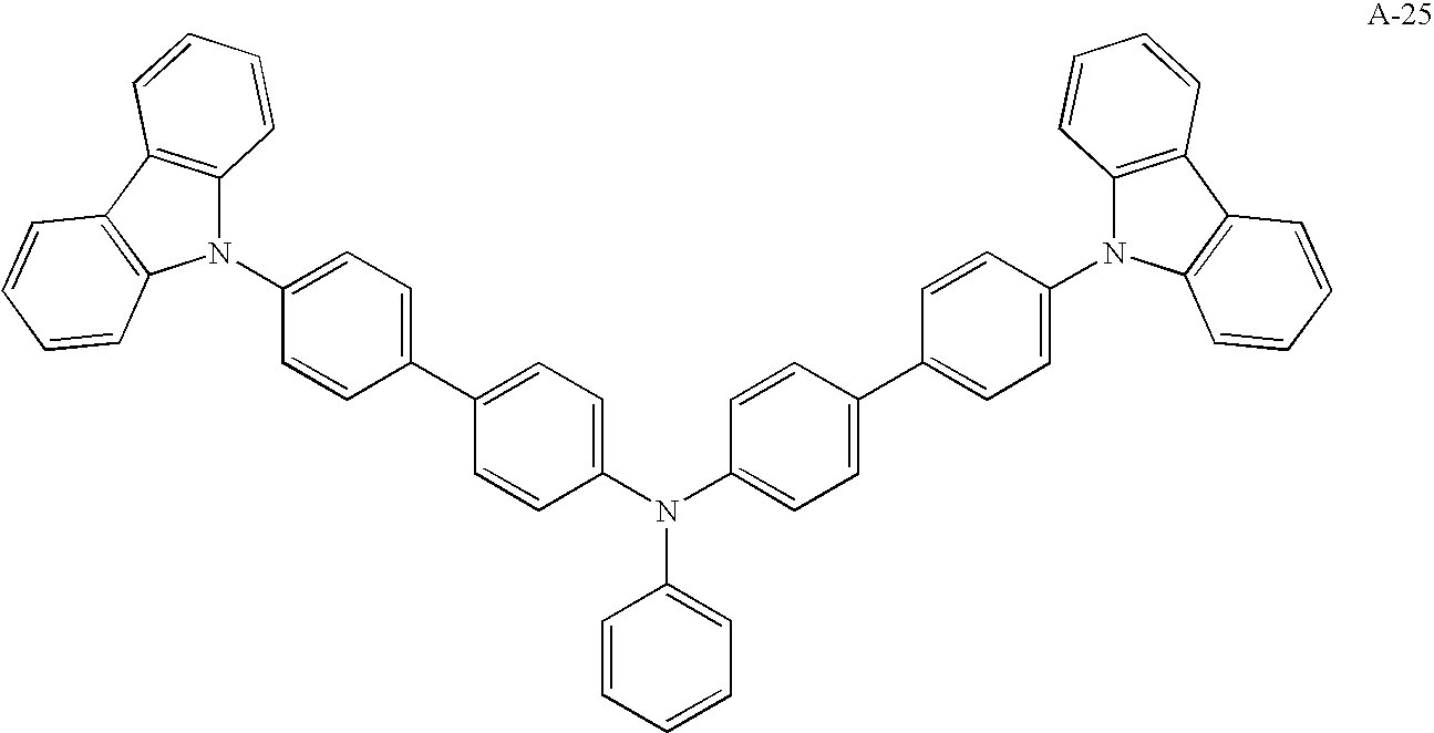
C1(C2=CC=C(N3C4=C(C5=C3C=CC=C5)C=CC=C4)C=C2)=CC=C(N(C2=CC=C(C3=CC=C(N4C5=C(C6=C4C=CC=C6)C=CC=C5)C=C3)C=C2)C2=CC=CC=C2)C=C1
